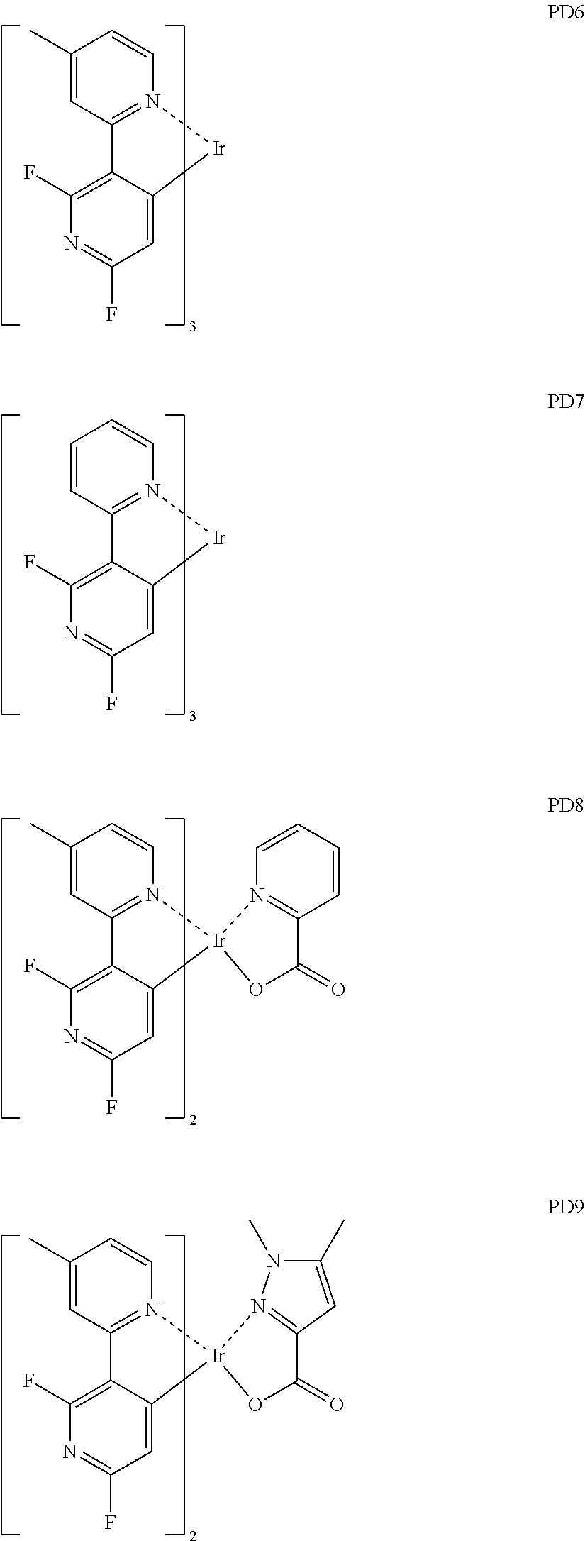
C1(C)=CC2=N(C=C1)[Ir]C1=CC(F)=NC(F)=C21.C1=CC2=N(C=C1)[Ir]C1=CC(F)=NC(F)=C21.C1(C)=CC2=N(C=C1)[Ir]1(C3=CC(F)=NC(F)=C23)N2=C(C=CC=C2)C(=O)O1.C1(C)=CC2=N(C=C1)[Ir]1(C3=CC(F)=NC(F)=C23)OC(=O)C2=N1N(C)C(C)=C2
